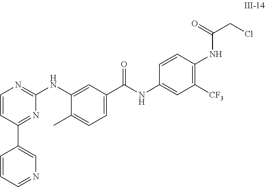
C1=CC(C2=CN=CC=C2)=NC(NC2=CC(C(NC3=CC([CF3])=C(NC(CCl)=O)C=C3)=O)=CC=C2C)=N1
